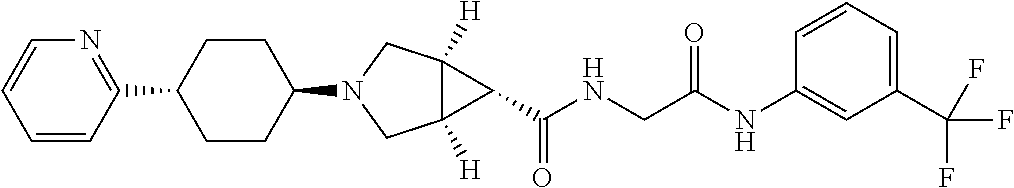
C12([H])C([H])(CN(C3CCC(C4=NC=CC=C4)CC3)C1)C2C(NCC(NC1=CC(C(F)(F)F)=CC=C1)=O)=O
